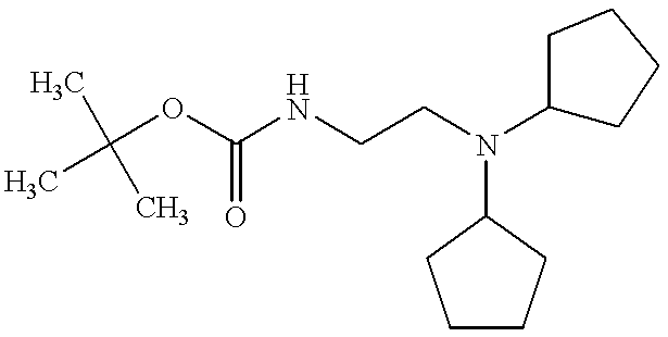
C1CCC(N(CCNC(OC(C)(C)C)=O)C2CCCC2)C1
